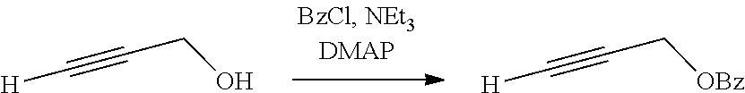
C(#CCO)[H].C(#CC[OBz])[H]
